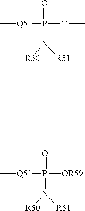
C[Q51]P(=O)(N([R50])[R51])OC.C[Q51]P(=O)(N([R50])[R51])[OR59]
